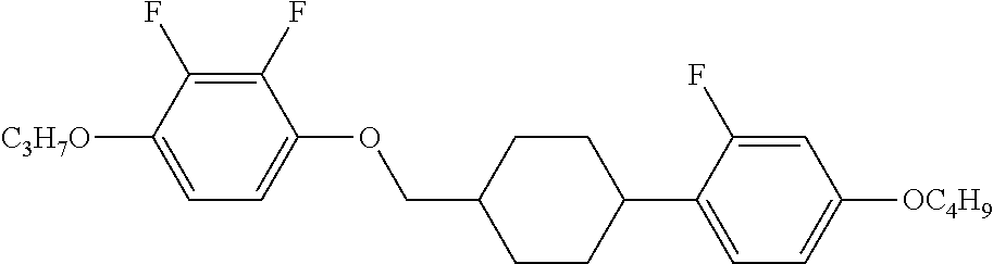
C1(F)=C(F)C([C3H7O])=CC=C1OCC1CCC(C2=CC=C([OC4H9])C=C2F)CC1
